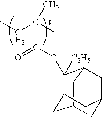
CCC(C)(C(OC1([C2H5])C2CC3CC1CC(C2)C3)=O)C
